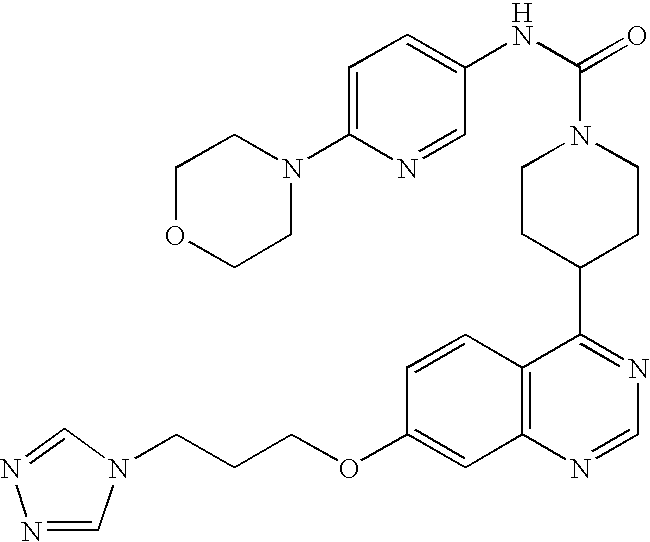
C(COC1=CC2=C(C=C1)C(C1CCN(C(=O)NC3=CC=C(N4CCOCC4)N=C3)CC1)=NC=N2)CN1C=NN=C1
